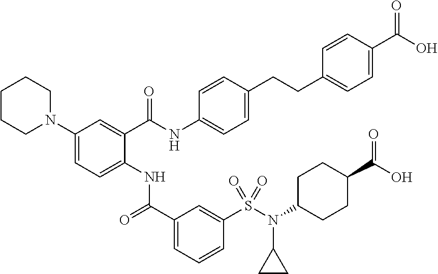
C1(N2CCCCC2)=CC=C(NC(C2=CC=CC(S(N(C3CCC(C(O)=O)CC3)C3CC3)(=O)=O)=C2)=O)C(C(NC2=CC=C(CCC3=CC=C(C(O)=O)C=C3)C=C2)=O)=C1
